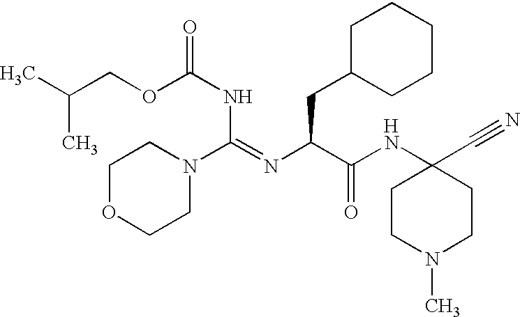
C1CN(C)CCC1(C#N)NC(C(N=C(NC(OCC(C)C)=O)N1CCOCC1)CC1CCCCC1)=O.[H]
